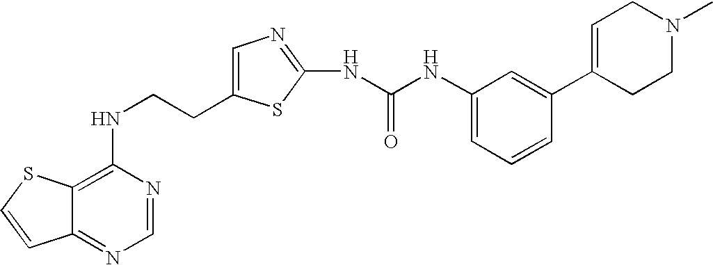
C(CNC1=C2C(=NC=N1)C=CS2)C1=CN=C(NC(=O)NC2=CC=CC(C3=CCN(C)CC3)=C2)S1
